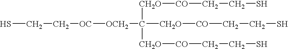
SCC[OC][OCH2]C([CH2O][CO]CCS)([CH2O][CO]CCS)[CH2O][CO]CCS
